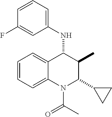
C1=CC=C2C(=C1)C(NC1=CC=CC(F)=C1)C(C)C(C1CC1)N2C(C)=O
